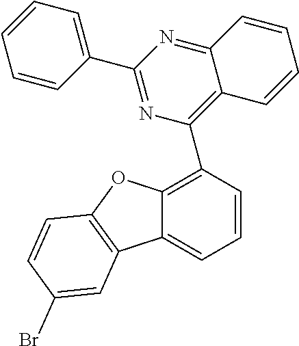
C1(C2=C3C(=NC(C4=CC=CC=C4)=N2)C=CC=C3)=C2C(=CC=C1)C1=C(O2)C=CC(Br)=C1
